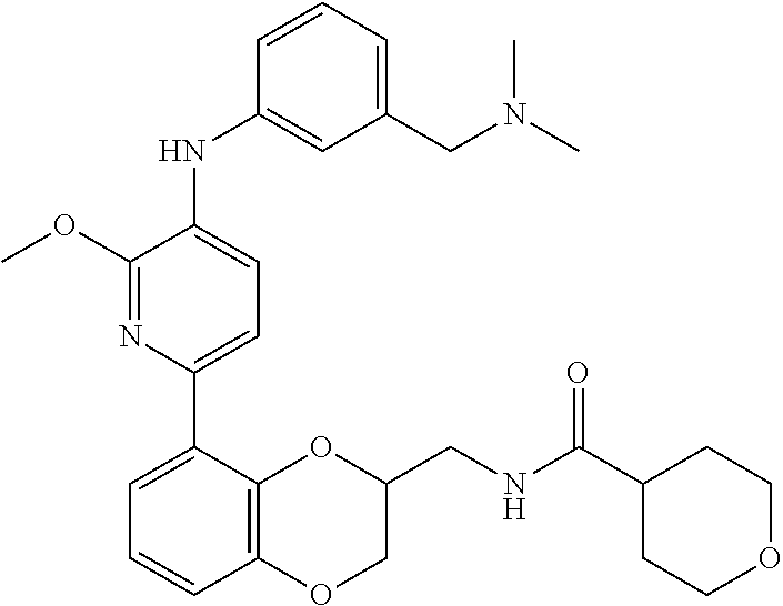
N(C1=CC=C(C2=CC=CC3=C2OC(CNC(C2CCOCC2)=O)CO3)N=C1OC)C1=CC(CN(C)C)=CC=C1
